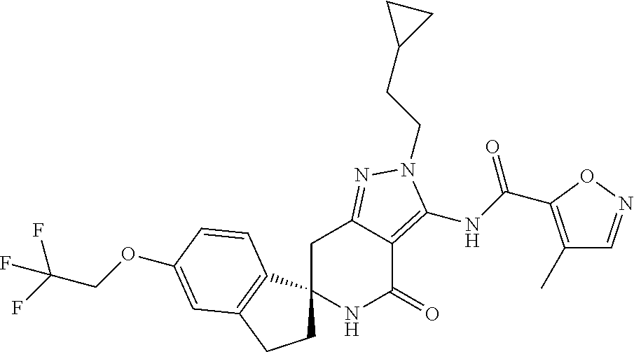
C1C2(C3=C(C1)C=C(OCC(F)(F)F)C=C3)NC(=O)C1=C(NC(=O)C3=C(C)C=NO3)N(CCC3CC3)N=C1C2
